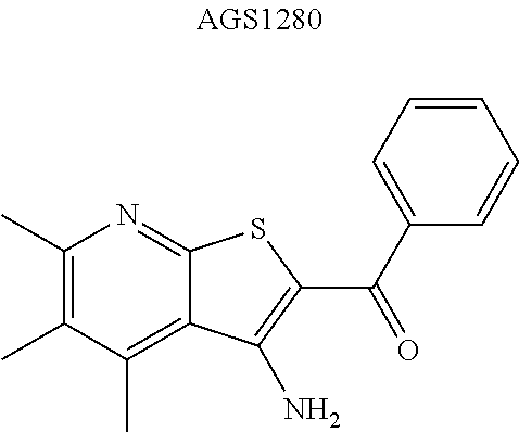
C1(C)=C(C)C(C)=C2C(=N1)SC(C(C1=CC=CC=C1)=O)=C2N
